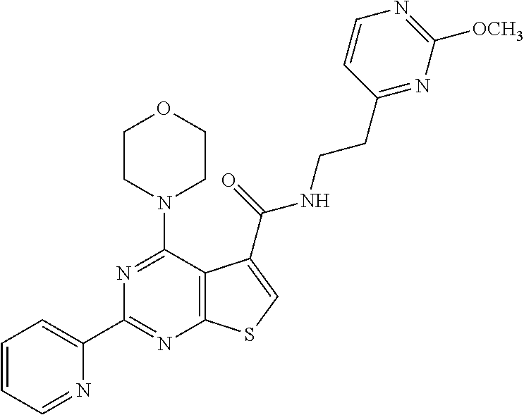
N1=C(N2CCOCC2)C2=C(N=C1C1=CC=CC=N1)SC=C2C(=O)NCCC1=NC([OCH3])=NC=C1
